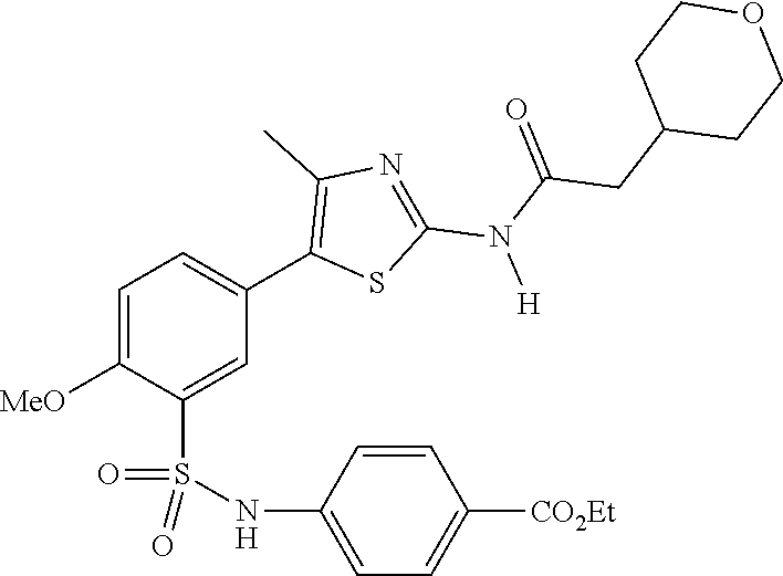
C1=C([OMe])C(S(NC2=CC=C([CO2Et])C=C2)(=O)=O)=CC(C2=C(C)N=C(N(C(=O)CC3CCOCC3)[H])S2)=C1
